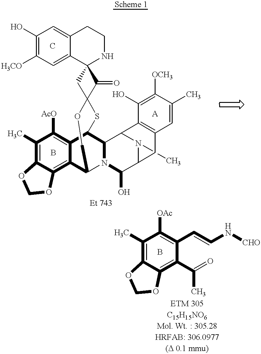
C1(O)=C([H3CO])C=C2C(=C1)CCNC21CC2(C1=O)SC1C3=C([AcO])C(C)=C4C(=C3C(N3C1C1N(C)C(C3O)CC3=C1C(O)=C([OCH3])C(C)=C3)CO2)OCO4.C1(C)=C2C(=C(C(=O)C)C(C=CN[CHO])=C1[OAc])OCO2
